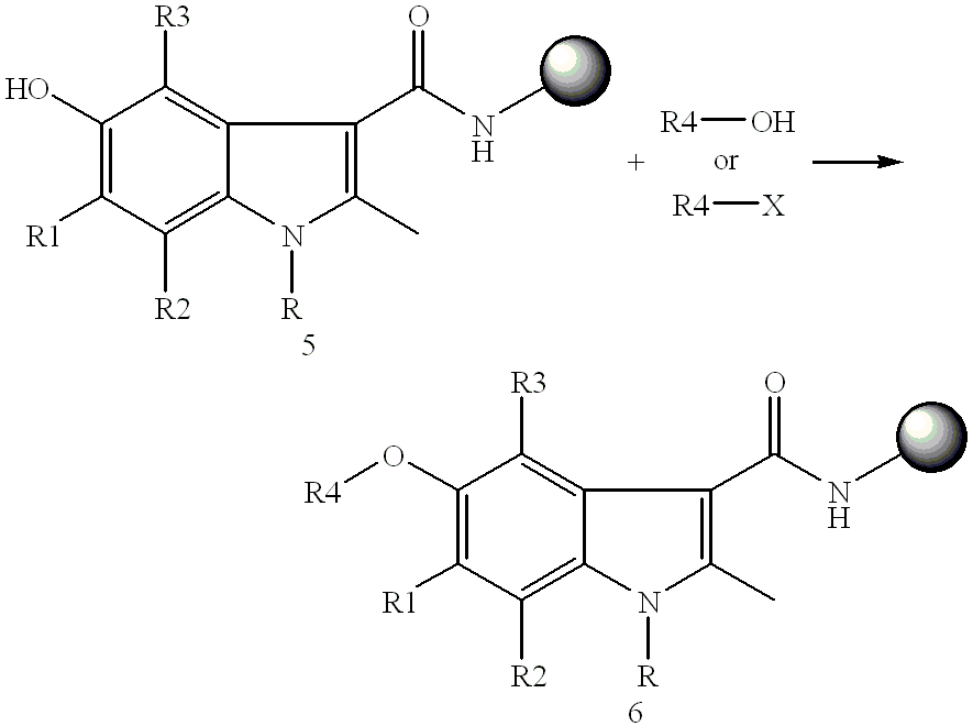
C1([R2])=C2C(=C([R3])C(O)=C1[R1])C(C(NC)=O)=C(C)N2[R].[R4]O.[R4][X].C1([R2])=C2C(=C([R3])C(O[R4])=C1[R1])C(C(NC)=O)=C(C)N2[R]
